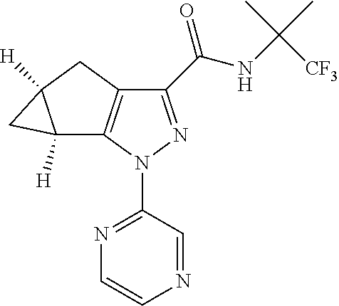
C1(C(NC([CF3])(C)C)=O)=NN(C2=NC=CN=C2)C2=C1CC1([H])C2([H])C1
